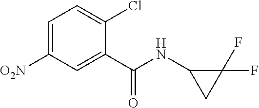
C1=C([O2N])C=C(C(NC2CC2(F)F)=O)C(Cl)=C1
